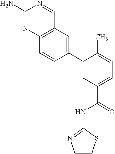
C12=C(N=C(N)N=C1)C=CC(C1=CC(C(=O)NC3=NCCS3)=CC=C1C)=C2
